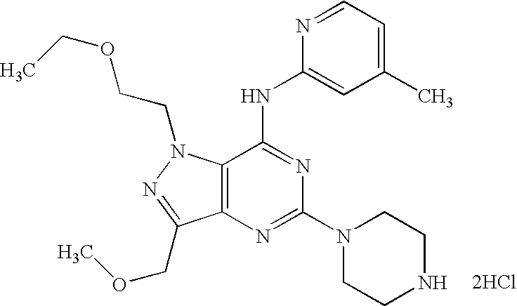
[2HCl].C12=C(N=C(N3CCNCC3)N=C1NC1=CC(C)=CC=N1)C(COC)=NN2CCOCC
